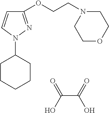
C(C(=O)O)(O)=O.C1(OCCN2CCOCC2)=NN(C2CCCCC2)C=C1
